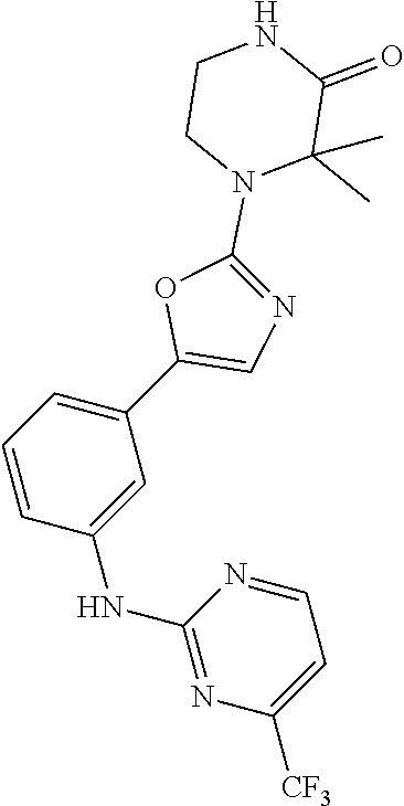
C1=CC(NC2=NC([CF3])=CC=N2)=CC(C2=CN=C(N3C(C)(C)C(=O)NCC3)O2)=C1
